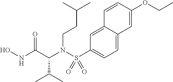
C(N(C(C(C)C)C(NO)=O)S(C1=CC=C2C(=C1)C=CC(OCC)=C2)(=O)=O)CC(C)C
